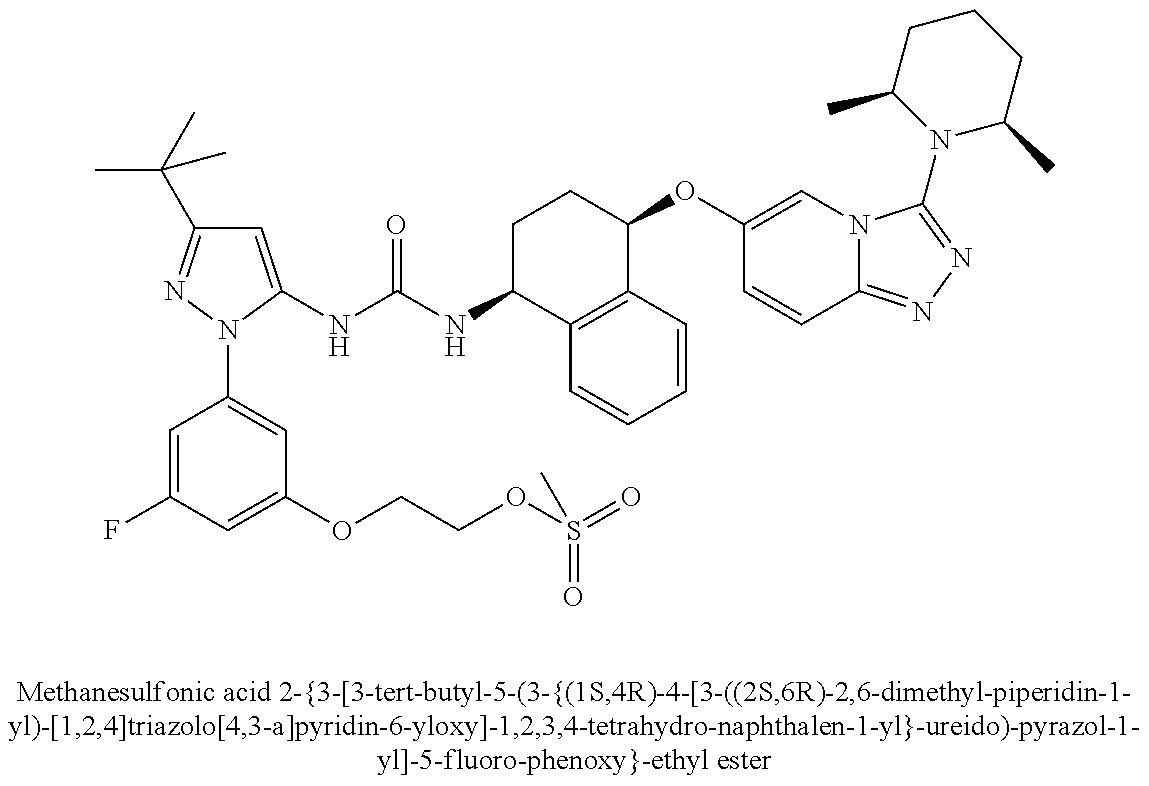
C1=C(NC(NC2C3=C(C(OC4=CN5C(=NN=C5N5C(C)CCCC5C)C=C4)CC2)C=CC=C3)=O)N(C2=CC(OCCOS(=O)(=O)C)=CC(F)=C2)N=C1C(C)(C)C
